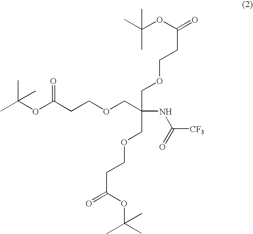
CC(OC(=O)CCOCC(NC([CF3])=O)(COCCC(=O)OC(C)(C)C)COCCC(OC(C)(C)C)=O)(C)C
